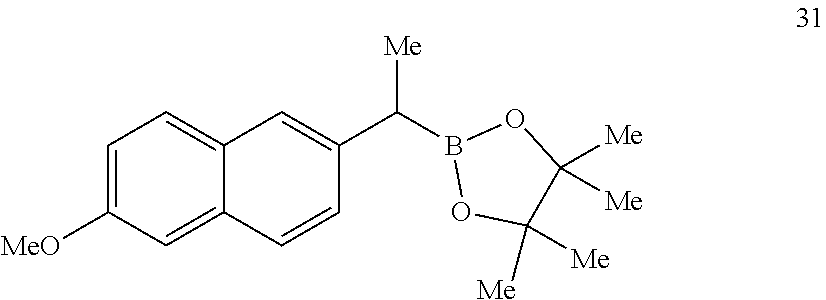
C1=C([MeO])C=C2C(=C1)C=C(C(B1OC([Me])([Me])C([Me])([Me])O1)[Me])C=C2
